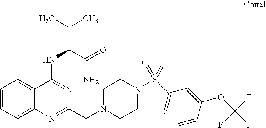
C1=CC=C2C(=C1)C(NC(C(C)C)C(=O)N)=NC(CN1CCN(S(=O)(C3=CC=CC(OC(F)(F)F)=C3)=O)CC1)=N2
